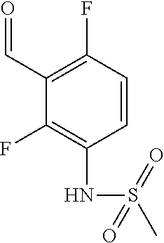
C1=CC(F)=C(C=O)C(F)=C1NS(C)(=O)=O
